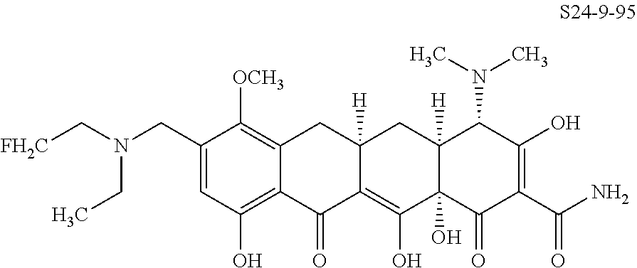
C1=C(CN(C[FH2C])CC)C([OCH3])=C2C(=C1O)C(=O)C1=C(O)C3(O)C([H])(CC1([H])C2)C(N(C)C)C(O)=C(C(N)=O)C3=O
